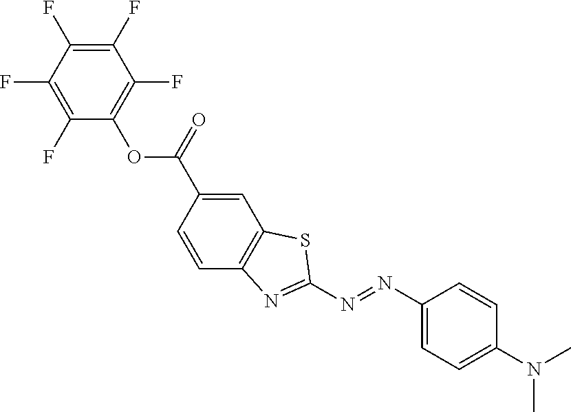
C1=C(C(OC2=C(F)C(F)=C(F)C(F)=C2F)=O)C=CC2=C1SC(N=NC1=CC=C(N(C)C)C=C1)=N2
